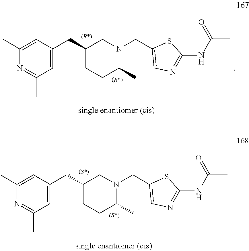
C(C1CCC(C)N(CC2=CN=C(NC(C)=O)S2)C1)C1=CC(C)=NC(C)=C1.C(C1CCC(C)N(CC2=CN=C(NC(C)=O)S2)C1)C1=CC(C)=NC(C)=C1
